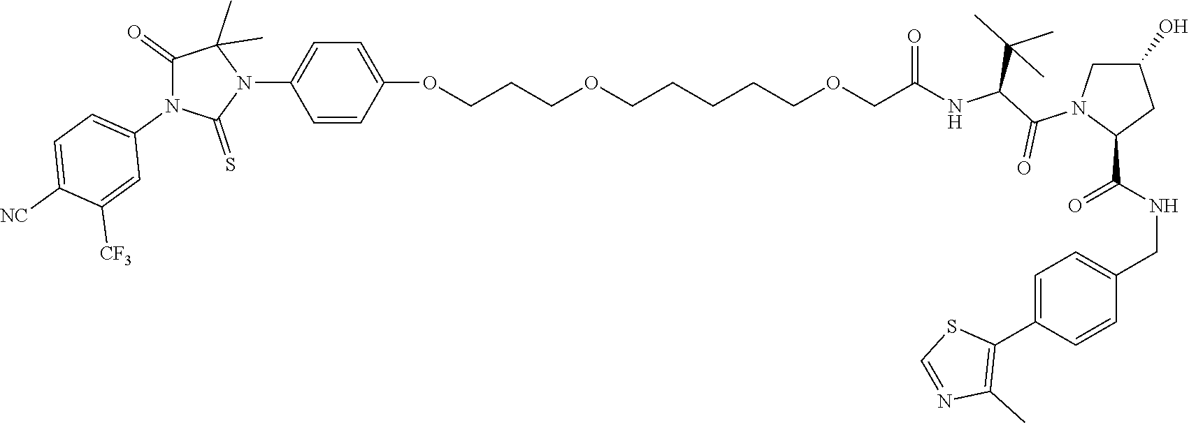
C(=O)(NC(C(N1C(C(NCC2=CC=C(C3=C(C)N=CS3)C=C2)=O)CC(O)C1)=O)C(C)(C)C)COCCCCCOCCCOC1=CC=C(N2C(C)(C)C(=O)N(C3=CC=C([NC])C([CF3])=C3)C2=S)C=C1
